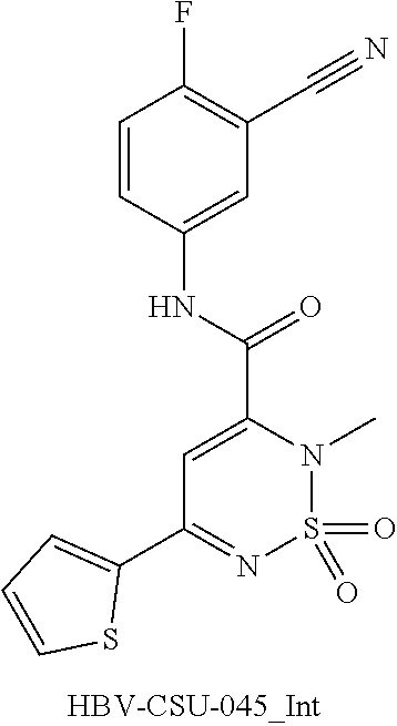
C1=C(C(NC2=CC(C#N)=C(F)C=C2)=O)N(C)S(=O)(=O)N=C1C1=CC=CS1
